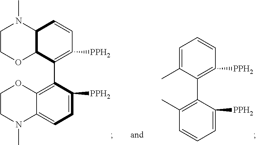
C1=C(C)C(C2=C(C)C=CC=C2[PPH2])=C([PPH2])C=C1.C1COC2C(N1C)C=CC([PPH2])=C2C1=C2C(=CC=C1[PPH2])N(C)CCO2
